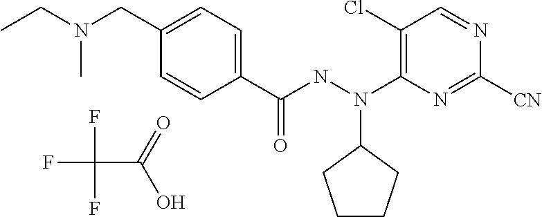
C1(C(NN(C2=C(Cl)C=NC([CN])=N2)C2CCCC2)=O)=CC=C(CN(CC)C)C=C1.FC(F)(C(=O)O)F
